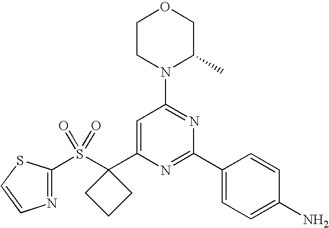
C1CN(C2=NC(C3=CC=C(N)C=C3)=NC(C3(S(C4=NC=CS4)(=O)=O)CCC3)=C2)C(C)CO1
